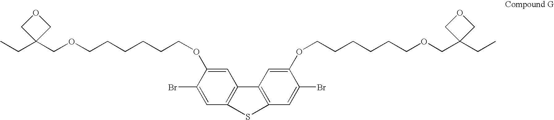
C(C1(COCCCCCCOC2=CC3=C(C=C2Br)SC2=C3C=C(OCCCCCCOCC3(CC)COC3)C(Br)=C2)COC1)C
